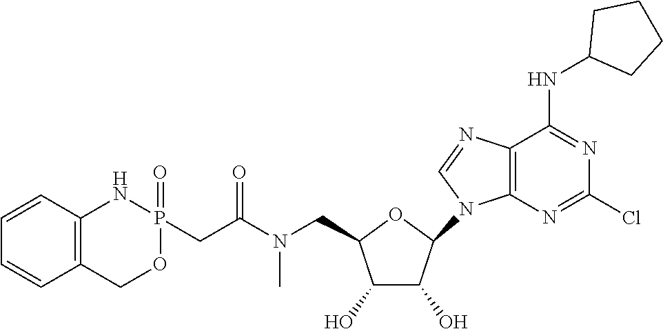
O1C(CN(C(CP2(=O)NC3=C(CO2)C=CC=C3)=O)C)C(O)C(O)C1N1C=NC2=C1N=C(Cl)N=C2NC1CCCC1
